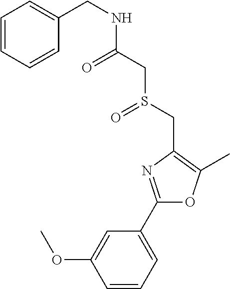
C1=CC=C(C2=NC(CS(=O)CC(=O)NCC3=CC=CC=C3)=C(C)O2)C=C1OC
